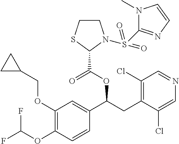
C1(OCC2CC2)=C(OC(F)F)C=CC(C(CC2=C(Cl)C=NC=C2Cl)OC(=O)C2SCCN2S(=O)(=O)C2=NC=CN2C)=C1
